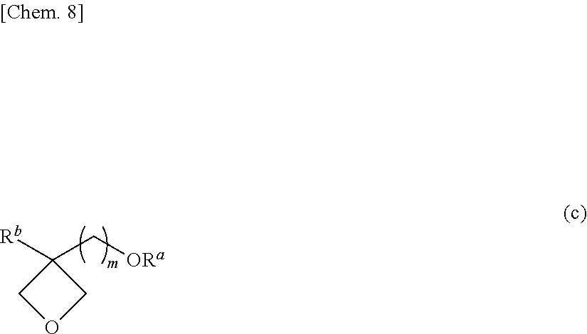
C1([Rb])(C[ORa])COC1
